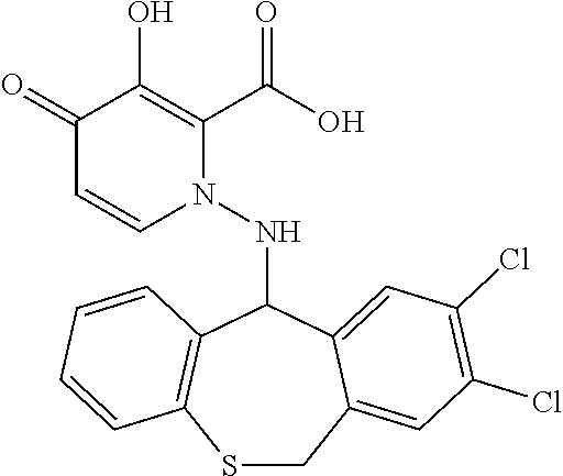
C1(=O)C=CN(NC2C3=C(SCC4=CC(Cl)=C(Cl)C=C24)C=CC=C3)C(C(O)=O)=C1O
